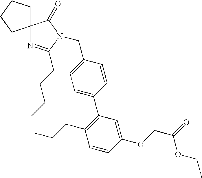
C12(N=C(CCCC)N(CC3=CC=C(C4=C(CCC)C=CC(OCC(=O)OCC)=C4)C=C3)C1=O)CCCC2
